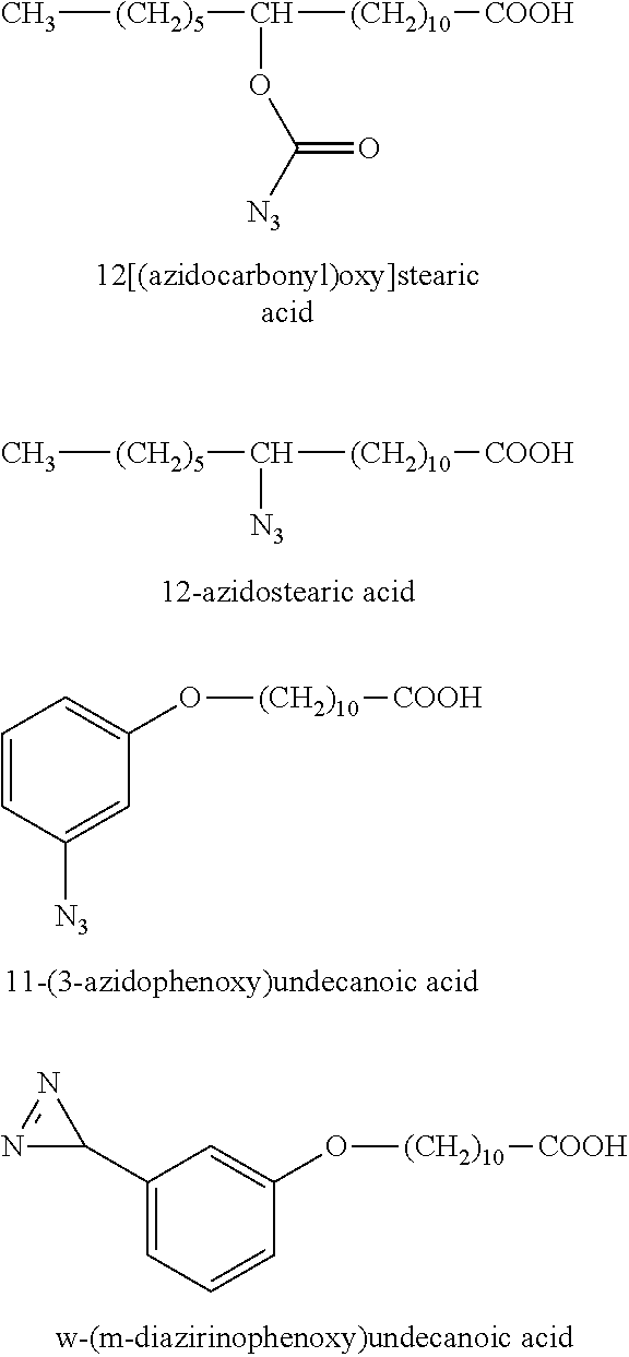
C[(CH2)5]C([(CH2)10][COOH])OC([N3])=O.C[(CH2)5]C([(CH2)10][COOH])[N3].C1=CC([N3])=CC(O[(CH2)10][COOH])=C1.C1(C2N=N2)=CC=CC(O[(CH2)10][COOH])=C1
